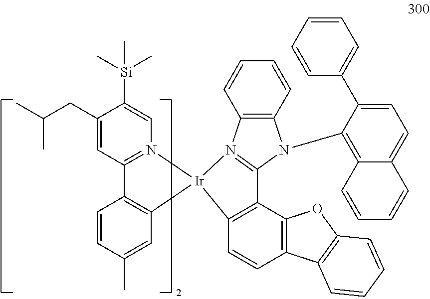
[Ir]12(C3=C(C4=C(C=C3)C3=C(O4)C=CC=C3)C3=N1C1=C(N3C3=C4C(=CC=C3C3=CC=CC=C3)C=CC=C4)C=CC=C1)N1=C(C=C(CC(C)C)C([Si](C)(C)C)=C1)C1=C2C=C(C)C=C1
